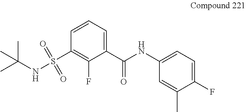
S(C1=C(F)C(C(NC2=CC=C(F)C(C)=C2)=O)=CC=C1)(=O)(=O)NC(C)(C)C
